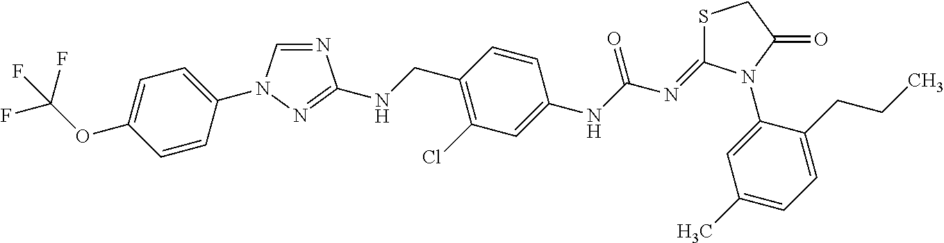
C1=CC(N2C=NC(NCC3=C(Cl)C=C(NC(N=C4SCC(=O)N4C4=CC(C)=CC=C4CCC)=O)C=C3)=N2)=CC=C1OC(F)(F)F
